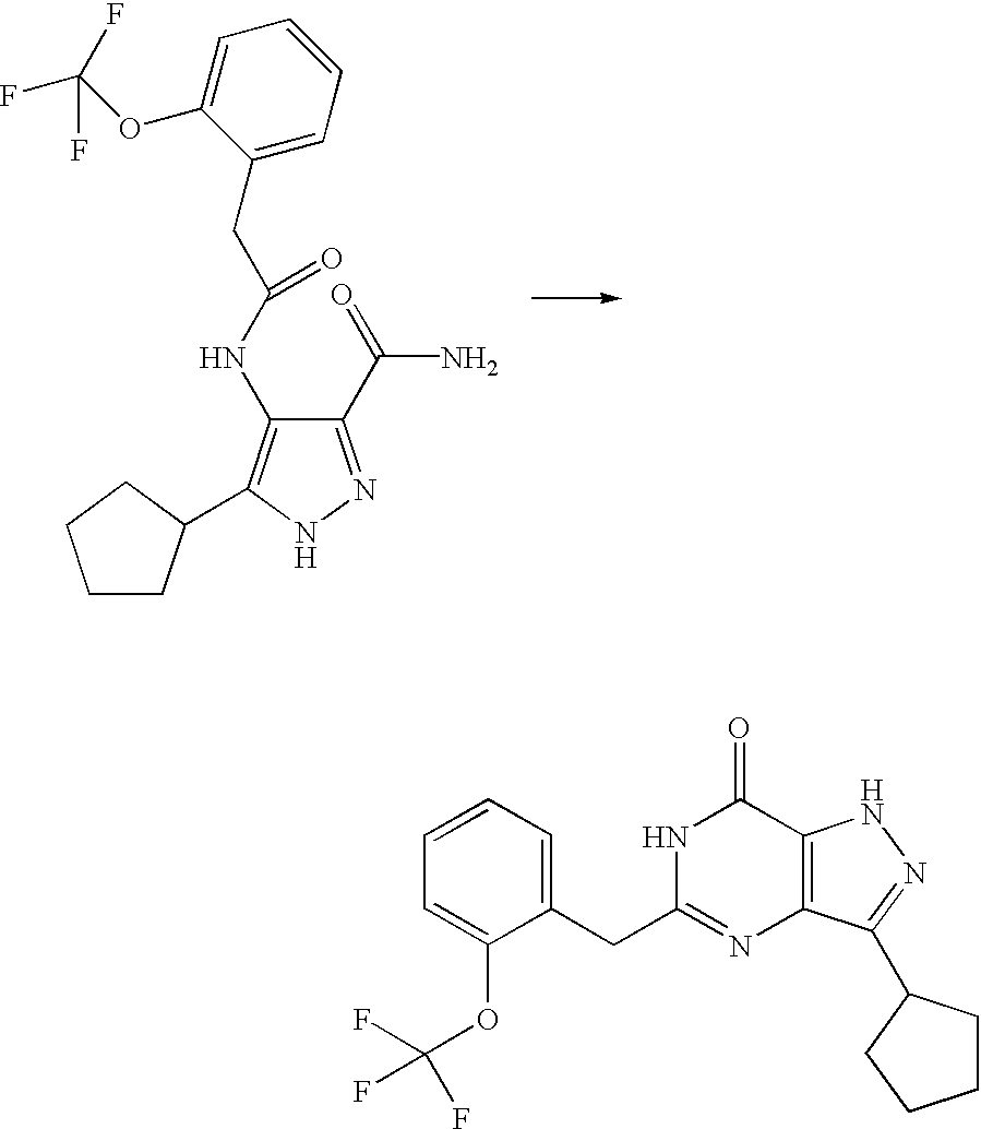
C1(C(=O)N)=NNC(C2CCCC2)=C1NC(CC1=CC=CC=C1OC(F)(F)F)=O.C1=CC=C(CC2=NC3=C(C(=O)N2)NN=C3C2CCCC2)C(OC(F)(F)F)=C1
